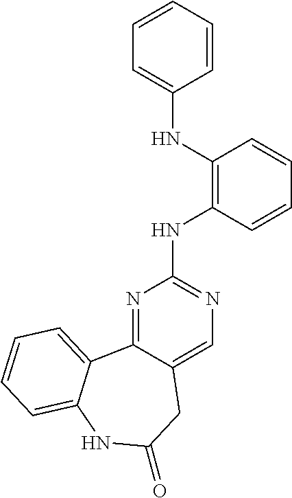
N1=C2C(=CN=C1NC1=C(NC3=CC=CC=C3)C=CC=C1)CC(=O)NC1=CC=CC=C21
